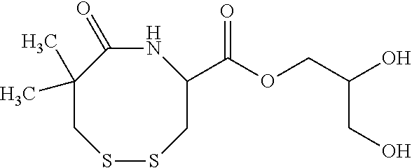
N1C(=O)C(C)(C)CSSCC1C(OCC(O)CO)=O
